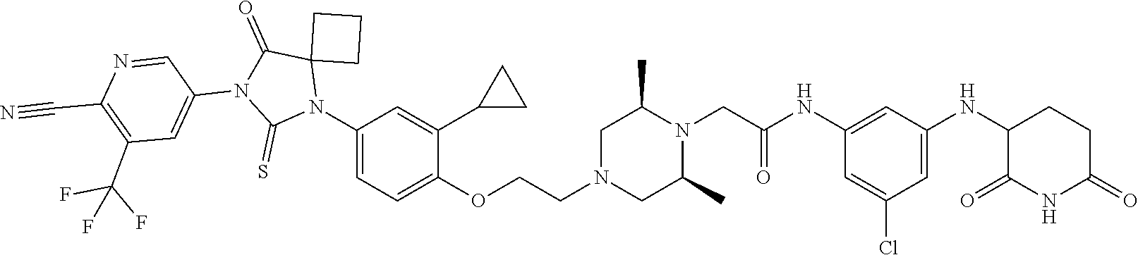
C1=C(Cl)C=C(NC2C(=O)NC(=O)CC2)C=C1NC(CN1C(C)CN(CCOC2=CC=C(N3C4(C(=O)N(C5=CC(C(F)(F)F)=C(C#N)N=C5)C3=S)CCC4)C=C2C2CC2)CC1C)=O
